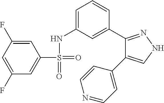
C1=C(F)C=C(F)C=C1S(=O)(=O)NC1=CC=CC(C2=NNC=C2C2=CC=NC=C2)=C1
